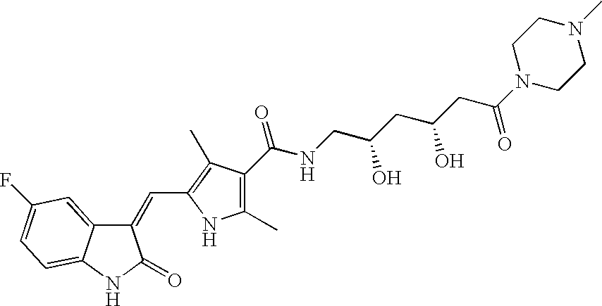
C1(=CC2=C(C)C(C(NCC(CC(CC(N3CCN(C)CC3)=O)O)O)=O)=C(C)N2)C2=CC(F)=CC=C2NC1=O
